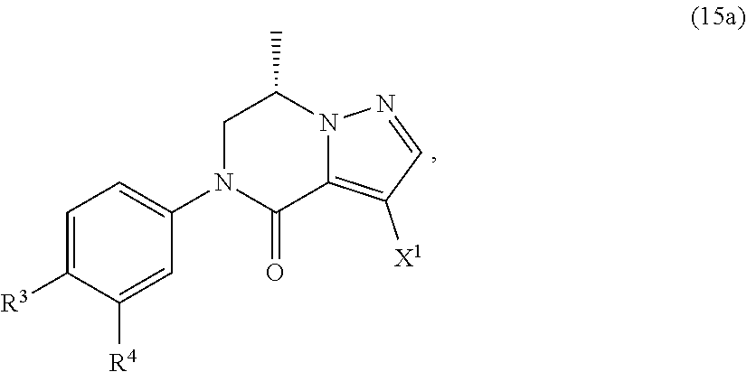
C12=C([X1])C=NN1C(C)CN(C1=CC=C([R3])C([R4])=C1)C2=O
